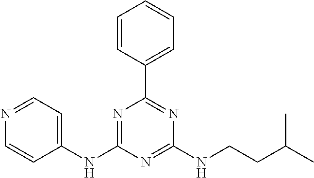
C1(NC2=NC(C3=CC=CC=C3)=NC(NCCC(C)C)=N2)=CC=NC=C1
